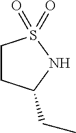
C1CC(CC)NS1(=O)=O
